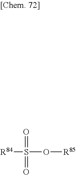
S(=O)(=O)(O[R85])[R84]
